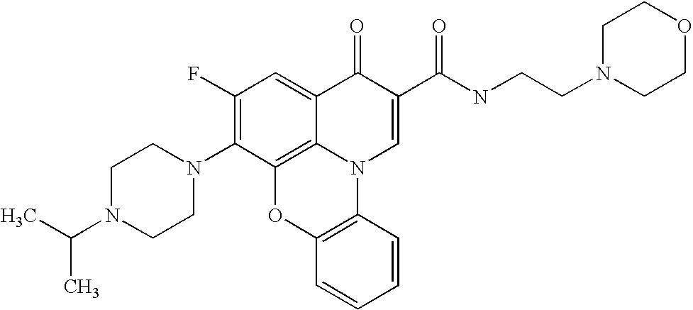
C1(F)=C(N2CCN(C(C)C)CC2)C2=C3C(=C1)C(=O)C(C(NCCN1CCOCC1)=O)=CN3C1=C(O2)C=CC=C1
